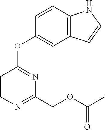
C1=CN=C(COC(C)=O)N=C1OC1=CC2=C(C=C1)NC=C2
